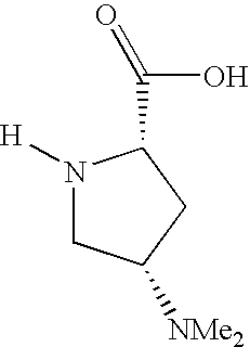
N1([H])CC([NMe2])CC1C(O)=O
